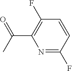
C(C1=C(F)C=CC(F)=N1)(C)=O
